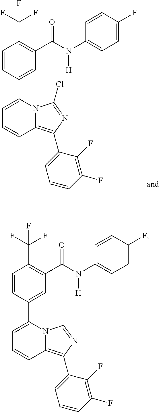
C1=C(F)C=CC(N(C(C2=C(C(F)(F)F)C=CC(C3=CC=CC4=C(C5=CC=CC(F)=C5F)N=C(Cl)N34)=C2)=O)[H])=C1.C1=C(F)C=CC(N(C(C2=C(C(F)(F)F)C=CC(C3=CC=CC4=C(C5=CC=CC(F)=C5F)N=CN34)=C2)=O)[H])=C1
